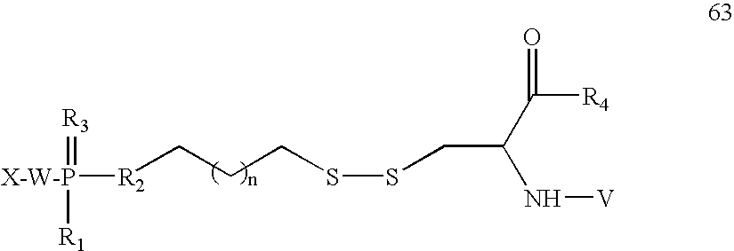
[X-W-P]([R2]CCCSSCC(C([R4])=O)N[V])(=[R3])[R1]
